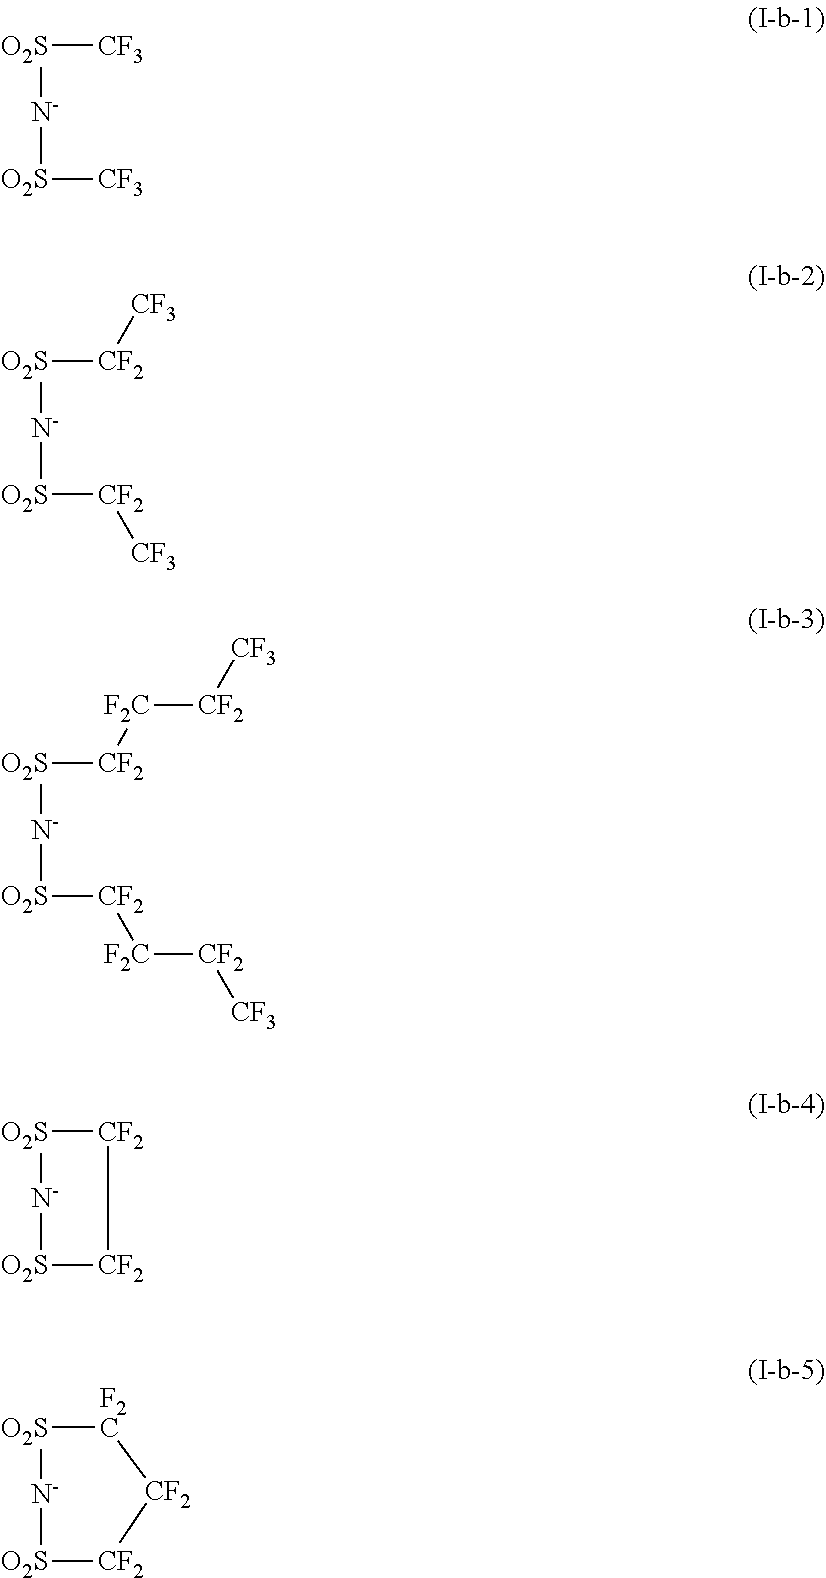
[N-]([O2S][CF3])[O2S][CF3].[N-]([O2S][CF2][CF3])[O2S][CF2][CF3].[N-]([O2S][CF2][F2C][CF2][CF3])[O2S][CF2][F2C][CF2][CF3].[N-]1[O2S][CF2][CF2][O2S]1.[N-]1[O2S][CF2][CF2][F2C][O2S]1
